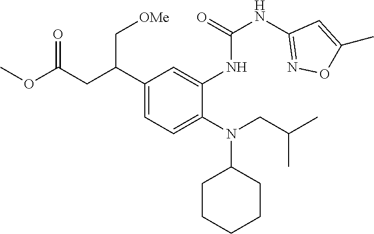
N(C1CCCCC1)(CC(C)C)C1=CC=C(C(CC(OC)=O)C[OMe])C=C1NC(=O)NC1=NOC(C)=C1
